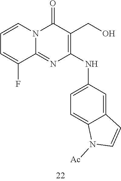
C1=CC=C(F)C2=NC(NC3=CC=C4C(=C3)C=CN4[Ac])=C(CO)C(=O)N12
